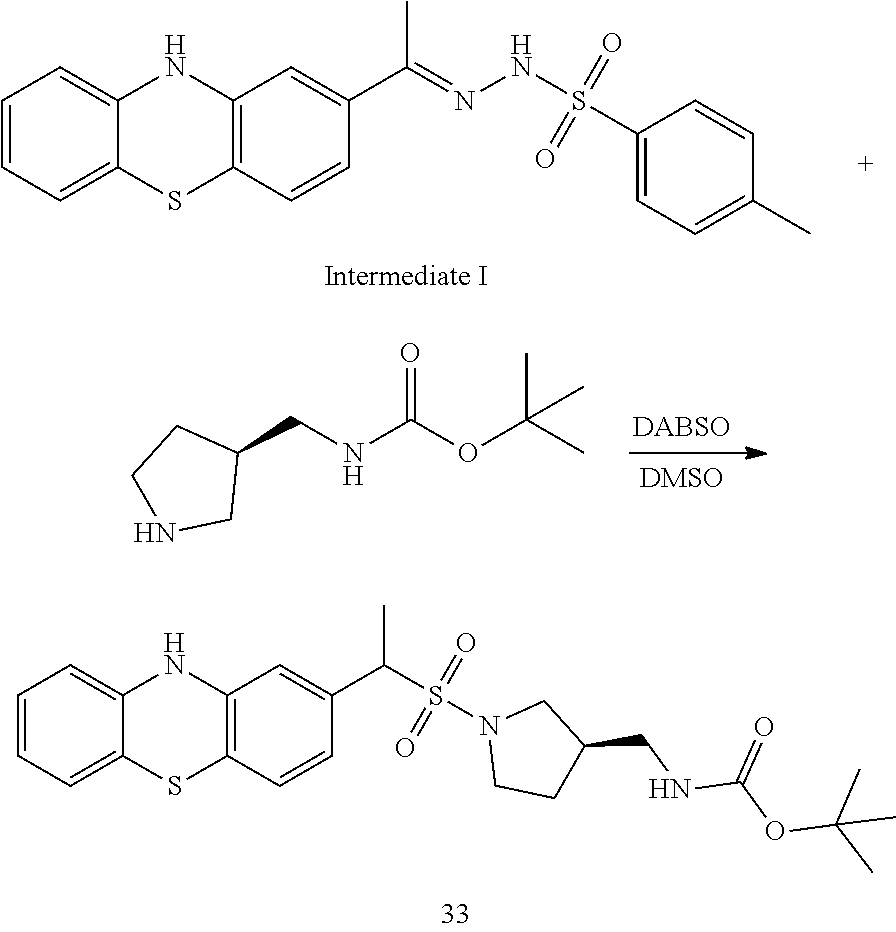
CC(=NNS(=O)(=O)C1=CC=C(C)C=C1)C1=CC2=C(C=C1)SC1=CC=CC=C1N2.[DABSO].C(NC(OC(C)(C)C)=O)C1CCNC1.N1(S(=O)(=O)C(C2=CC3=C(SC4=CC=CC=C4N3)C=C2)C)CCC(CNC(OC(C)(C)C)=O)C1
